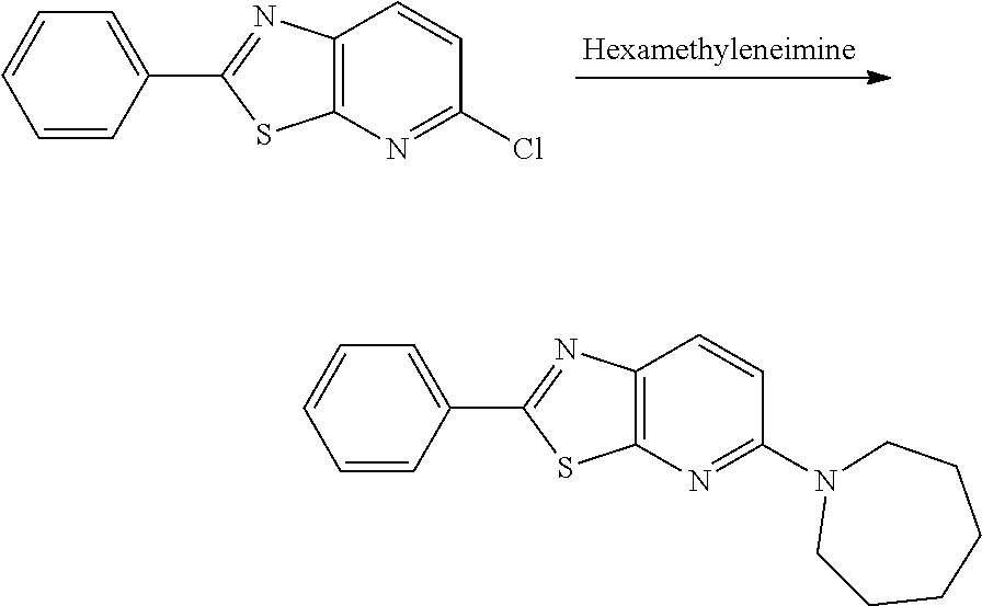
C1=CC=CC(C2=NC3=C(N=C(Cl)C=C3)S2)=C1.C1=CC=CC(C2=NC3=C(N=C(N4CCCCCC4)C=C3)S2)=C1
